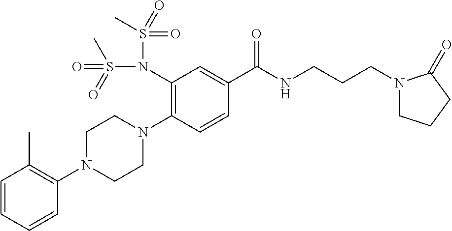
C1=CC=CC(N2CCN(C3=C(N(S(=O)(C)=O)S(C)(=O)=O)C=C(C(NCCCN4CCCC4=O)=O)C=C3)CC2)=C1C
